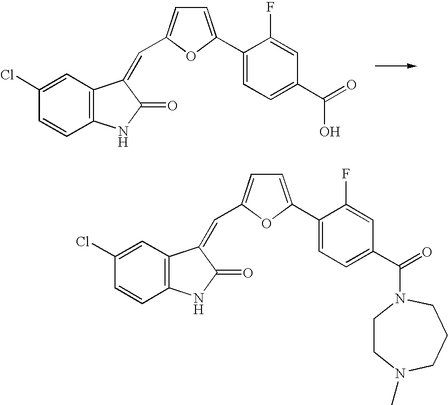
C12=C(C=C(Cl)C=C1)C(=CC1=CC=C(C3=CC=C(C(O)=O)C=C3F)O1)C(=O)N2.C12=C(C=C(Cl)C=C1)C(=CC1=CC=C(C3=CC=C(C(=O)N4CCN(C)CCC4)C=C3F)O1)C(=O)N2
